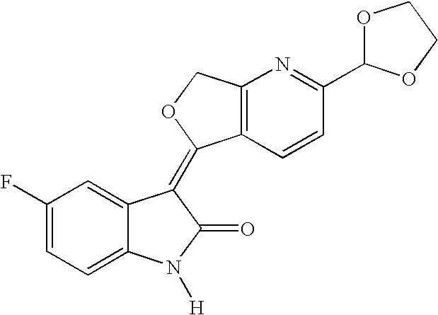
C1(F)=CC=C2C(=C1)C(=C1C3=C(CO1)N=C(C1OCCO1)C=C3)C(=O)N2[H]
